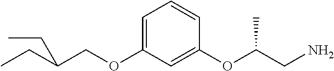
C(COC1=CC=CC(OC(CN)C)=C1)(CC)CC
